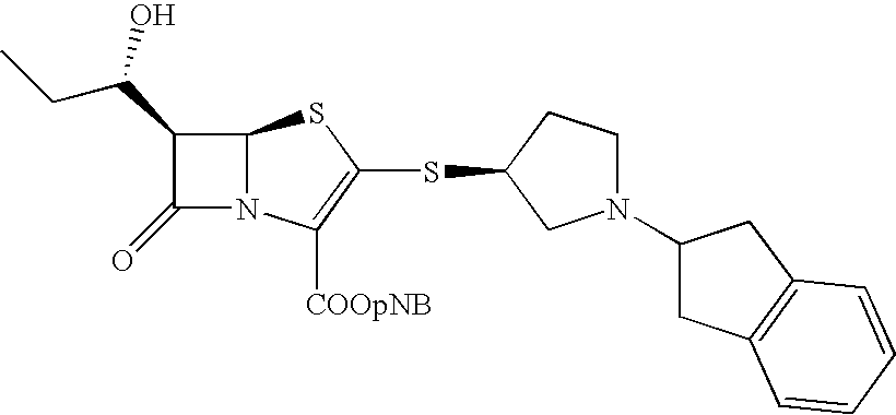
C1(N2CCC(SC3=C([COOpNB])N4C(S3)C(C(CC)O)C4=O)C2)CC2=C(C1)C=CC=C2
